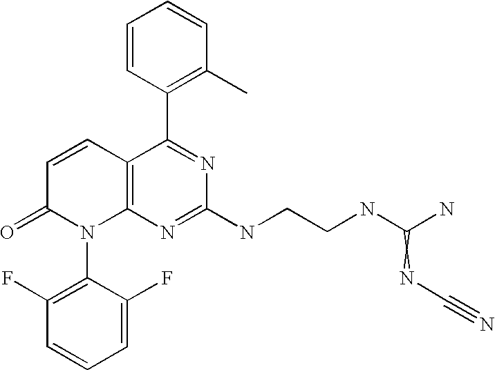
C12=C(N=C(NCCNC(N)=NC#N)N=C1C1=C(C)C=CC=C1)N(C1=C(F)C=CC=C1F)C(=O)C=C2
